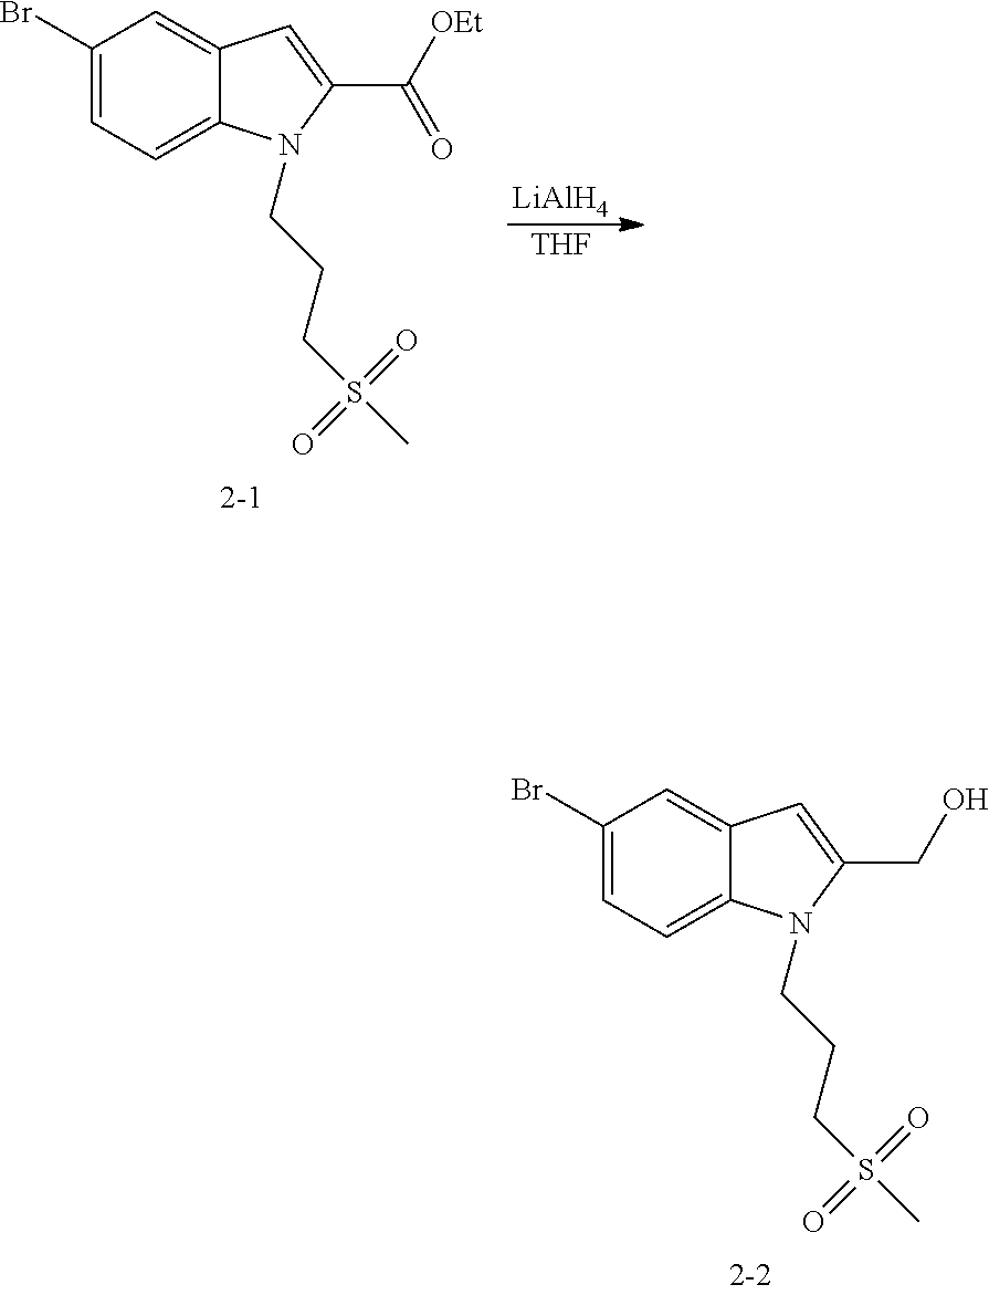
C1(Br)=CC=C2C(=C1)C=C(C([OEt])=O)N2CCCS(C)(=O)=O.[LiAlH4].[THF].C1(Br)=CC=C2C(=C1)C=C(CO)N2CCCS(C)(=O)=O
